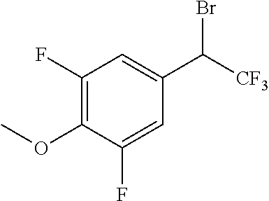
C1(F)=C(OC)C(F)=CC(C([CF3])Br)=C1
